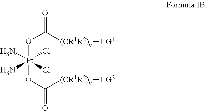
O(C([(CR1R2)n][LG1])=O)[Pt](OC([(CR1R2)n][LG2])=O)(N)(N)(Cl)Cl
